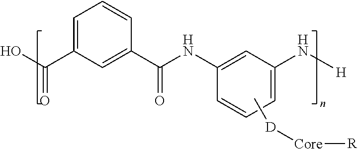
C1(C(O)=O)=CC=CC(C(NC2=CC(N[H])=CC=C2)=O)=C1.C[D][Core][R]
